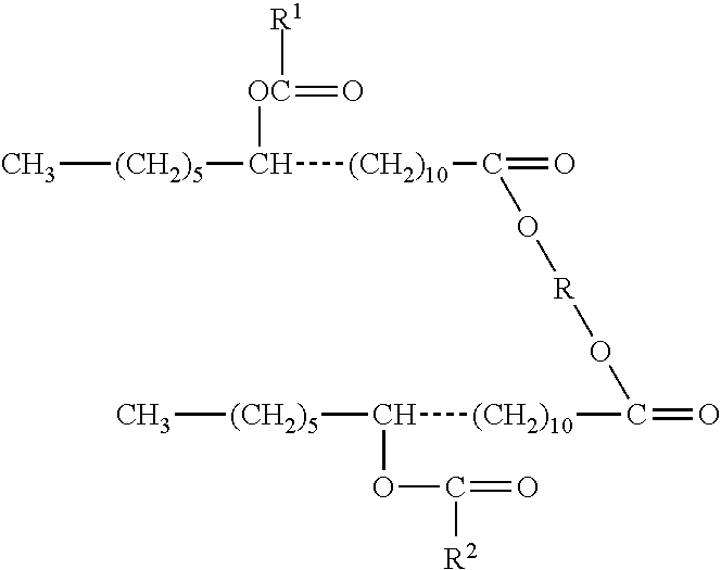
C[(CH2)5]C([(CH2)10]C(=O)O[R]OC(=O)[(CH2)10]C([(CH2)5]C)OC(=O)[R2])[OC](=O)[R1]
